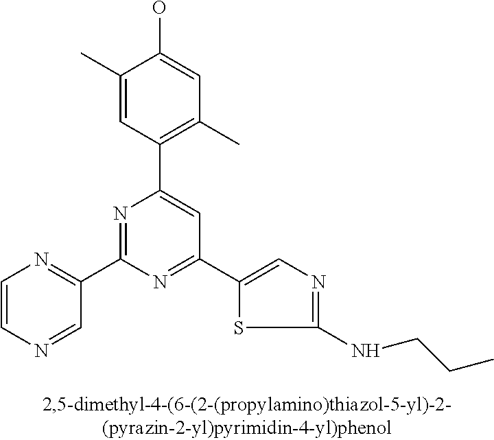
C1(C)=CC(C2=CC(C3=CN=C(NCCC)S3)=NC(C3=NC=CN=C3)=N2)=C(C)C=C1O
